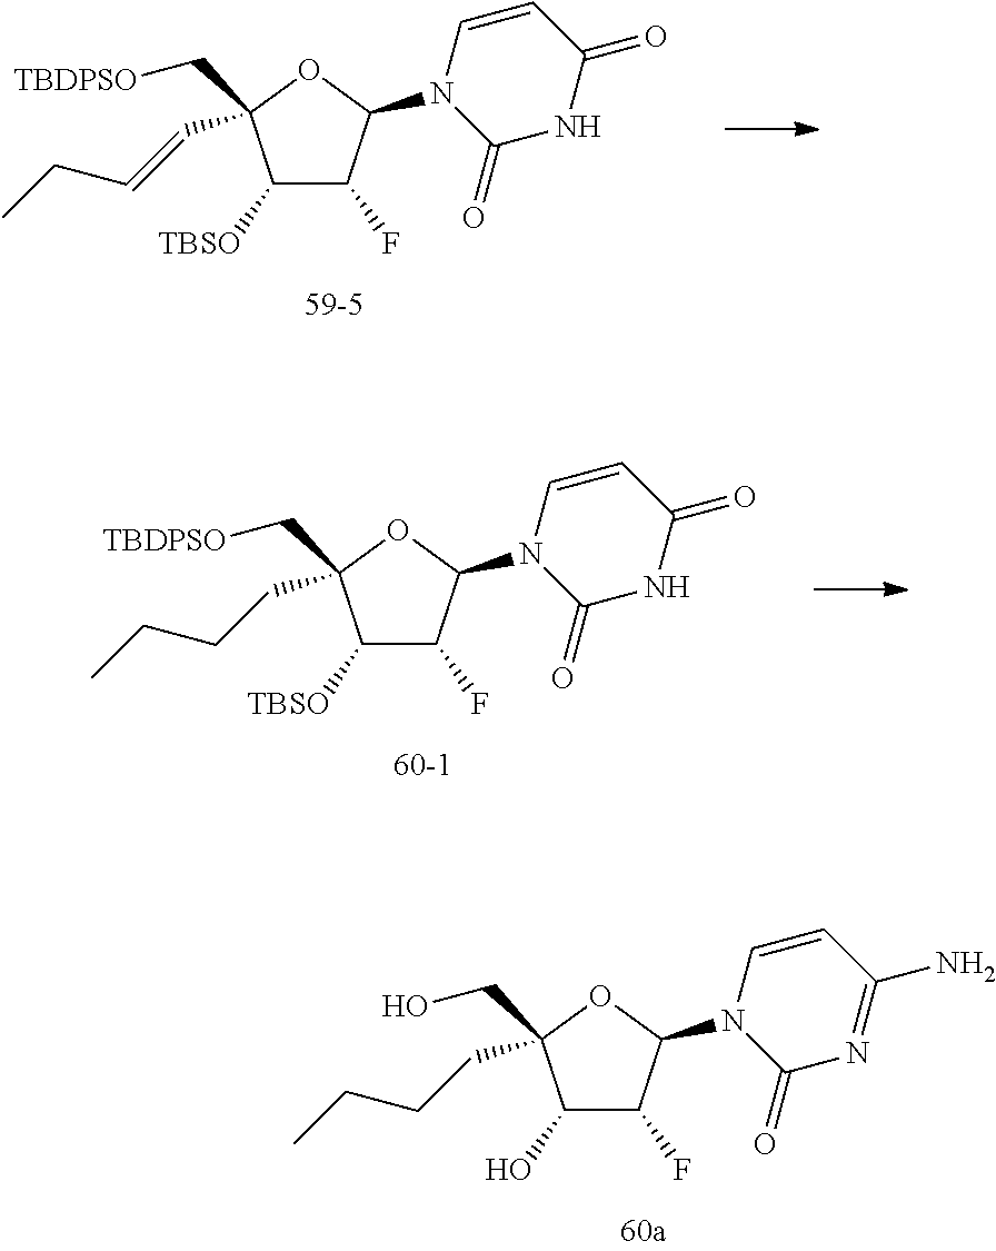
C1([TBSO])C(F)C(N2C(=O)NC(=O)C=C2)OC1(C[TBDPSO])C=CCC.C1(O)C(F)C(N2C(=O)N=C(N)C=C2)OC1(CO)CCCC.C1([TBSO])C(F)C(N2C(=O)NC(=O)C=C2)OC1(C[TBDPSO])CCCC
